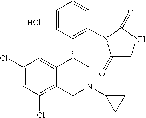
C1(Cl)=CC(Cl)=C2C(=C1)C(C1=C(N3C(=O)CNC3=O)C=CC=C1)CN(C1CC1)C2.Cl
